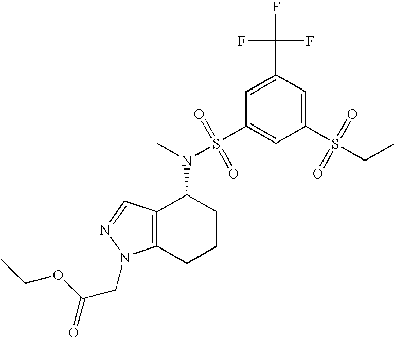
C1(S(=O)(CC)=O)=CC(C(F)(F)F)=CC(S(=O)(=O)N(C)C2C3=C(CCC2)N(CC(=O)OCC)N=C3)=C1
